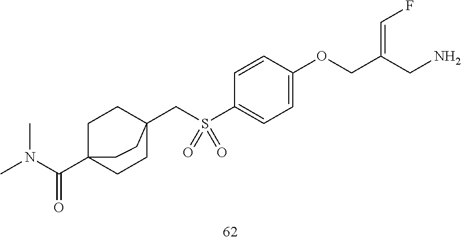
S(=O)(C1=CC=C(OCC(CN)=CF)C=C1)(CC12CCC(C(N(C)C)=O)(CC1)CC2)=O
